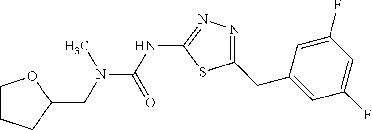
N(C(NC1=NN=C(CC2=CC(F)=CC(F)=C2)S1)=O)(C)CC1OCCC1
